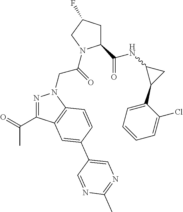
C1(C(NC2C(C3=CC=CC=C3Cl)C2)=O)CC(F)CN1C(CN1N=C(C(C)=O)C2=C1C=CC(C1=CN=C(C)N=C1)=C2)=O
